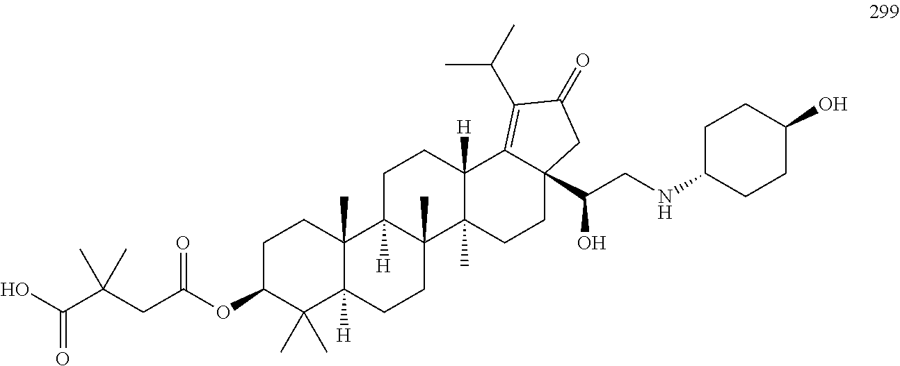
C1C(OC(CC(C(O)=O)(C)C)=O)C(C)(C)C2([H])C(C)(C1)C1([H])C(C)(CC2)C2(C)C([H])(CC1)C1=C(C(C)C)C(=O)CC1(C(CNC1CCC(O)CC1)O)CC2
